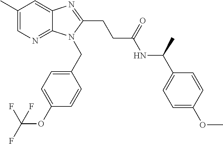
C1(C)=CN=C2C(=C1)N=C(CCC(NC(C1=CC=C(OC)C=C1)C)=O)N2CC1=CC=C(OC(F)(F)F)C=C1
